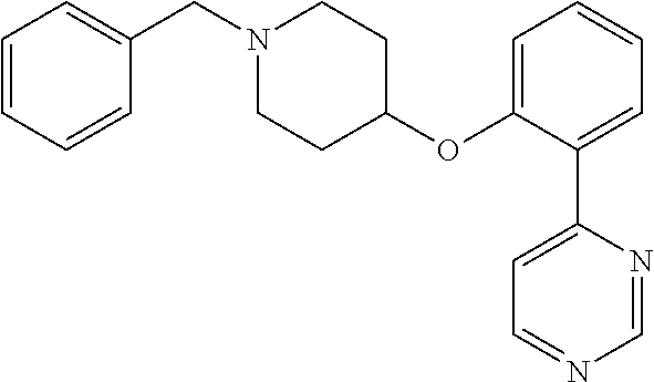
C1=CC=CC(CN2CCC(OC3=CC=CC=C3C3=CC=NC=N3)CC2)=C1
